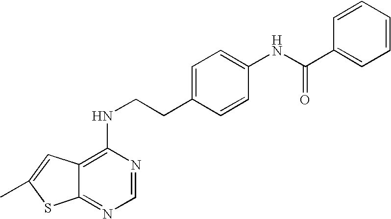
C1=CC=CC=C1C(NC1=CC=C(CCNC2=C3C(=NC=N2)SC(C)=C3)C=C1)=O
